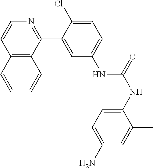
C12=C(C(C3=CC(NC(NC4=CC=C(N)C=C4C)=O)=CC=C3Cl)=NC=C1)C=CC=C2
